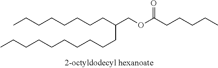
CCCCCCCCC(COC(CCCCC)=O)CCCCCCCCCC
